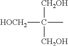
[CH2OH]C([CH2OH])(C)[HOCH2]
